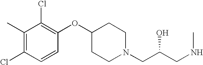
C1(C)=C(Cl)C=CC(OC2CCN(CC(CNC)O)CC2)=C1Cl
